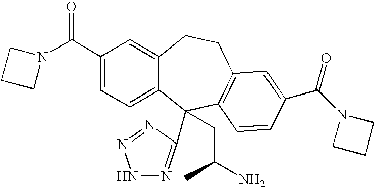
C1(C(N2CCC2)=O)=CC=C2C(=C1)CCC1=C(C2(C2=NNN=N2)CC(N)C)C=CC(C(N2CCC2)=O)=C1
